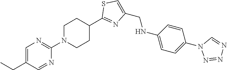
N1(C2=NC=C(CC)C=N2)CCC(C2=NC(CNC3=CC=C(N4N=NN=C4)C=C3)=CS2)CC1
